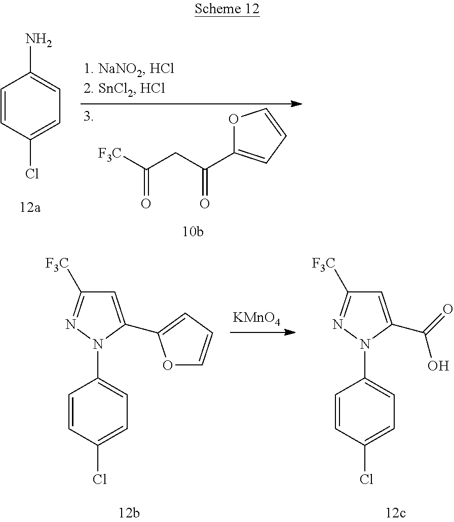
C1=CC(Cl)=CC=C1N1C(C2=CC=CO2)=CC([F3C])=N1.[KMnO4].C1=CC(Cl)=CC=C1N1C(C(O)=O)=CC([F3C])=N1.C1=CC(Cl)=CC=C1N.O1C(C(CC([F3C])=O)=O)=CC=C1
